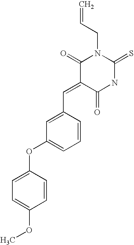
C=CCN1C(=O)C(=CC2=CC(OC3=CC=C(OC)C=C3)=CC=C2)C(=O)NC1=S
